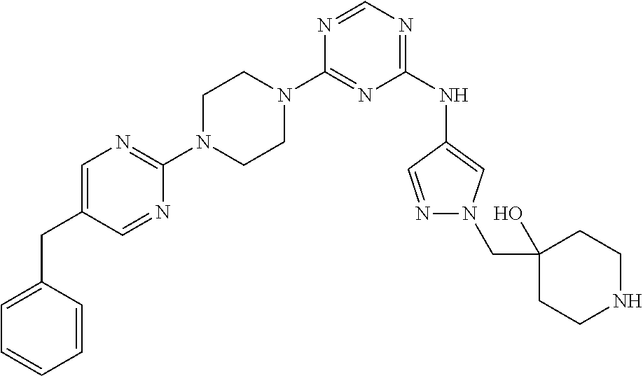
C1(N2CCN(C3=NC=C(CC4=CC=CC=C4)C=N3)CC2)=NC(NC2=CN(CC3(O)CCNCC3)N=C2)=NC=N1
